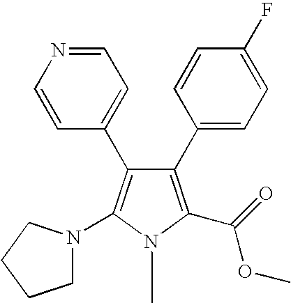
C1(C2=CC=C(F)C=C2)=C(C(=O)OC)N(C)C(N2CCCC2)=C1C1=CC=NC=C1
